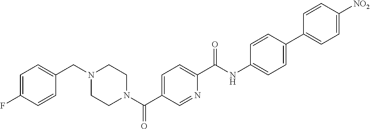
C1(F)=CC=C(CN2CCN(C(C3=CC=C(C(NC4=CC=C(C5=CC=C([NO2])C=C5)C=C4)=O)N=C3)=O)CC2)C=C1
